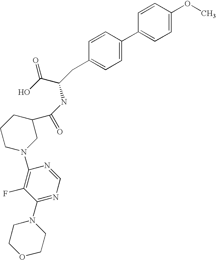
C1=CC(OC)=CC=C1C1=CC=C(CC(C(=O)O)NC(C2CCCN(C3=C(F)C(N4CCOCC4)=NC=N3)C2)=O)C=C1
